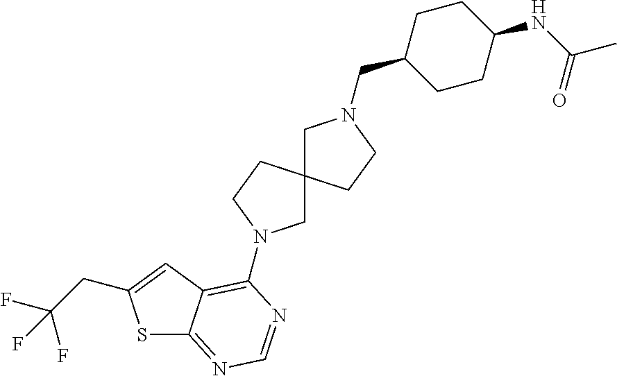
S1C2=NC=NC(N3CC4(CC3)CN(CC3CCC(NC(C)=O)CC3)CC4)=C2C=C1CC(F)(F)F
